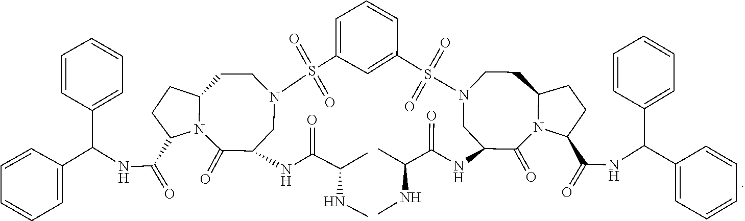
C1(C(=O)NC(C2=CC=CC=C2)C2=CC=CC=C2)CCC2CCN(S(=O)(C3=CC(S(N4CCC5CCC(C(NC(C6=CC=CC=C6)C6=CC=CC=C6)=O)N5C(=O)C(NC(=O)C(C)NC)C4)(=O)=O)=CC=C3)=O)CC(NC(C(C)NC)=O)C(=O)N12
